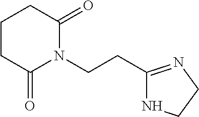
C1CC(=O)N(CCC2=NCCN2)C(=O)C1
